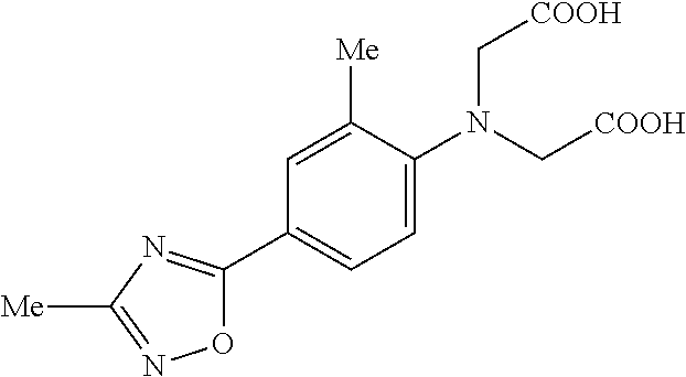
C1=C(N(C[COOH])C[COOH])C([Me])=CC(C2=NC([Me])=NO2)=C1
